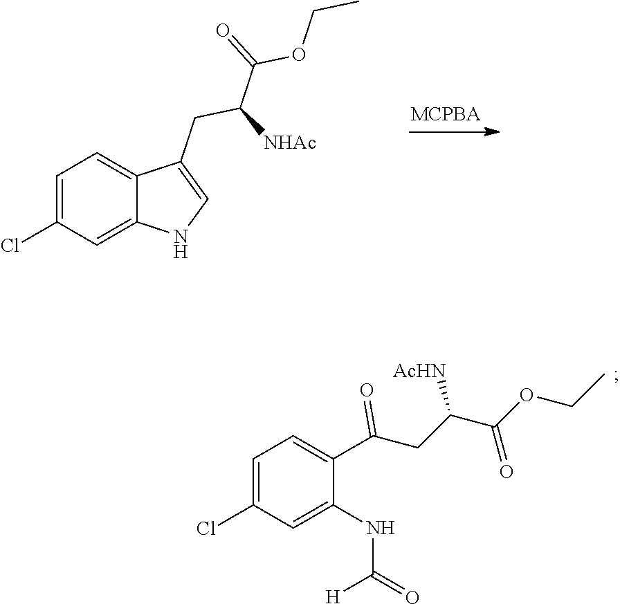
C1=C(Cl)C=C2C(=C1)C(CC(C(=O)OCC)[NHAc])=CN2.C1=C(Cl)C=C(NC(=O)[H])C(C(CC(C(OCC)=O)[AcHN])=O)=C1
